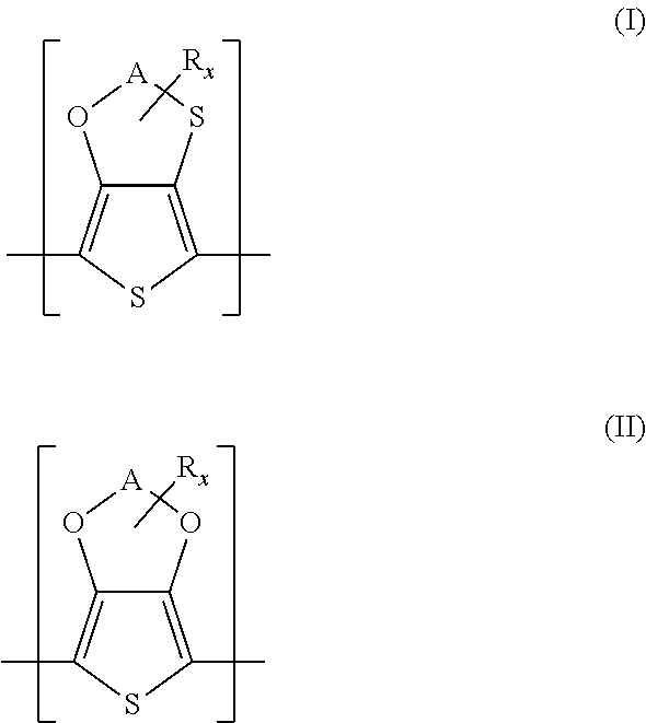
C12=C(C)SC(C)=C1O[A]C(C)([Rx])S2.C12=C(C)SC(C)=C1O[A]C(C)([Rx])O2
